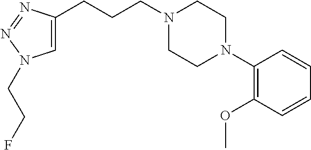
C1=C(CCCN2CCN(C3=C(OC)C=CC=C3)CC2)N=NN1CCF
